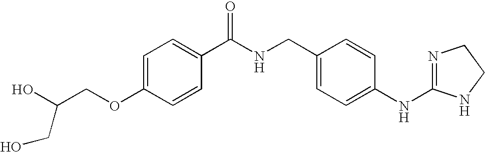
C1=C(OCC(O)CO)C=CC(C(NCC2=CC=C(NC3=NCCN3)C=C2)=O)=C1
